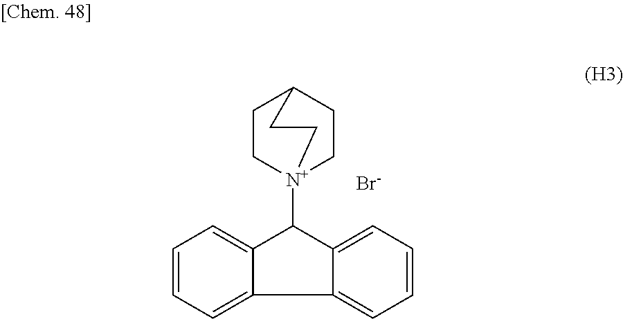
C1=CC=C2C(=C1)C([N+]13CCC(CC1)CC3)C1=CC=CC=C21.[Br-]
